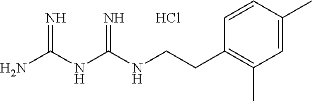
Cl.C(CC1=C(C)C=C(C)C=C1)NC(NC(N)=N)=N
